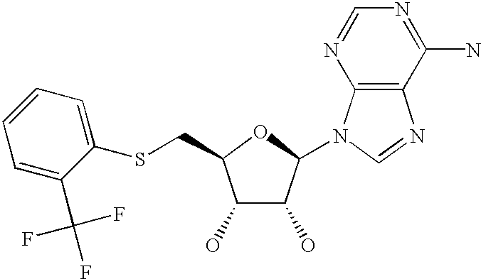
C1(O)C(O)C(N2C3=C(N=C2)C(N)=NC=N3)OC1CSC1=CC=CC=C1C(F)(F)F
